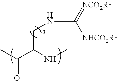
CC(C(NC)CNC(=[NCO2R1])[NHCO2R1])=O
